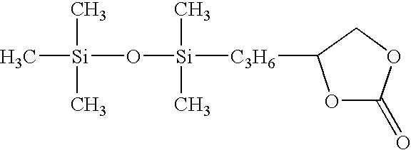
O1C(=O)OCC1[C3H6][Si](O[Si](C)(C)C)(C)C
